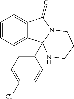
C12=CC=CC=C1C1(C3=CC=C(Cl)C=C3)N(C2=O)CCCN1
